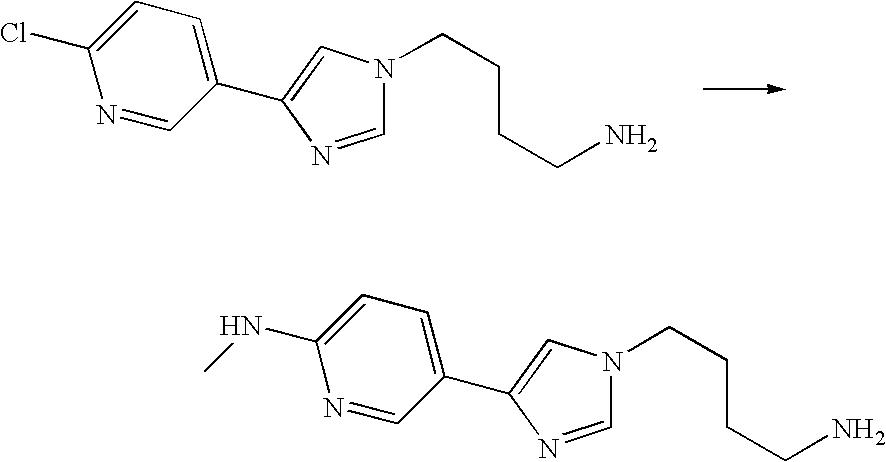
C1=NC(C2=CC=C(Cl)N=C2)=CN1CCCCN.C1=NC(C2=CC=C(NC)N=C2)=CN1CCCCN
